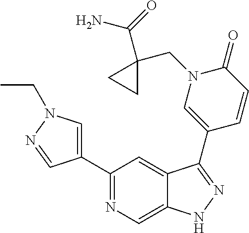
C1(C2=CN(CC)N=C2)=NC=C2C(=C1)C(C1=CN(CC3(C(N)=O)CC3)C(=O)C=C1)=NN2
